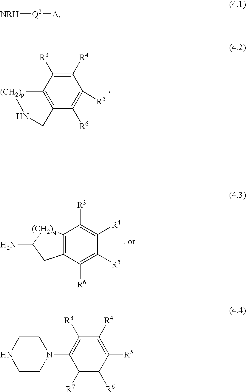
C1([R4])=C([R3])C2=C(C([R6])=C1[R5])CN[(CH2)p]2.C12=C(C([R6])=C([R5])C([R4])=C1[R3])CC(N)[(CH2)q]2.N1CCN(C2=C([R3])C([R4])=C([R5])C([R6])=C2[R7])CC1.[NRH][Q2][A]
